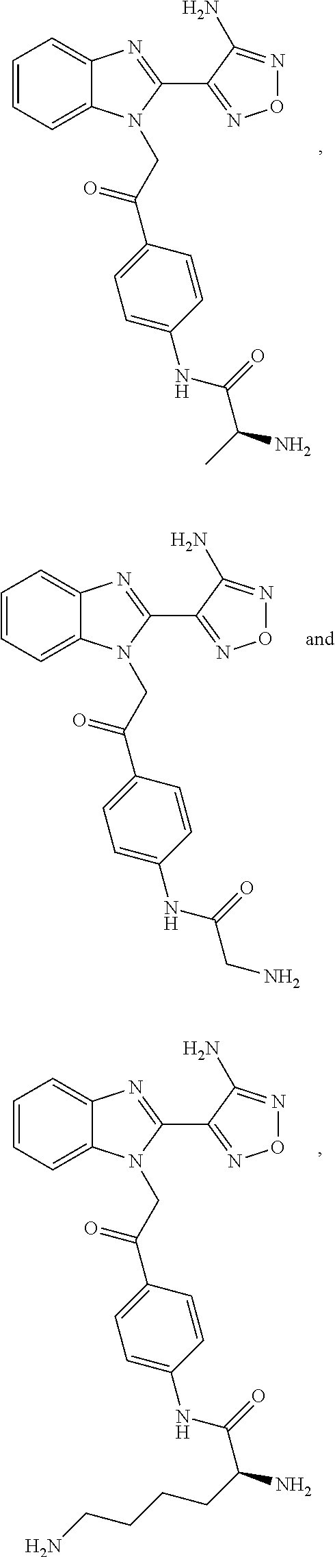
C1=CC=C2C(=C1)N=C(C1=NON=C1N)N2CC(=O)C1=CC=C(NC(C(C)N)=O)C=C1.C1=CC=C2C(=C1)N=C(C1=NON=C1N)N2CC(=O)C1=CC=C(NC(CN)=O)C=C1.C1=CC=C2C(=C1)N=C(C1=NON=C1N)N2CC(=O)C1=CC=C(NC(C(N)CCCCN)=O)C=C1
